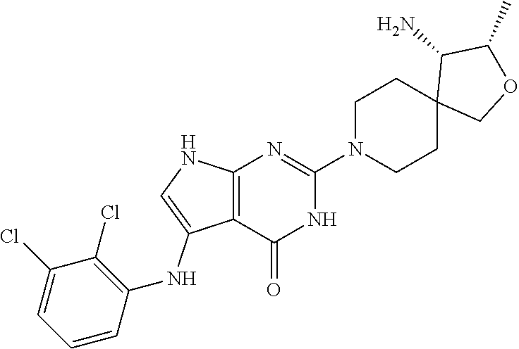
C12=C(C(=O)NC(N3CCC4(CC3)COC(C)C4N)=N1)C(NC1=C(Cl)C(Cl)=CC=C1)=CN2
